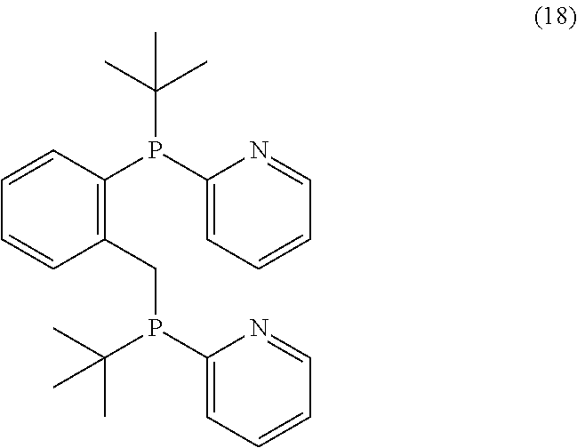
C1(CP(C2=CC=CC=N2)C(C)(C)C)=C(P(C(C)(C)C)C2=CC=CC=N2)C=CC=C1
